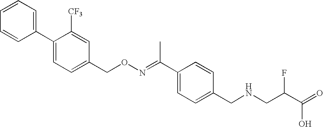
C1([CF3])=CC(CON=C(C2=CC=C(CNCC(C(=O)O)F)C=C2)C)=CC=C1C1=CC=CC=C1
